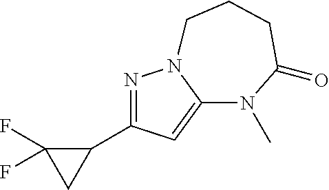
N1=C(C2C(F)(F)C2)C=C2N1CCCC(=O)N2C
